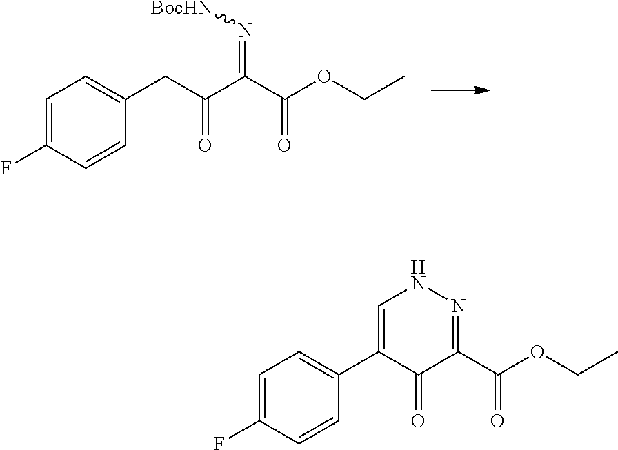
C1=C(F)C=CC(CC(C(C(OCC)=O)=N[BocHN])=O)=C1.C1=C(F)C=CC(C2=CNN=C(C(OCC)=O)C2=O)=C1
